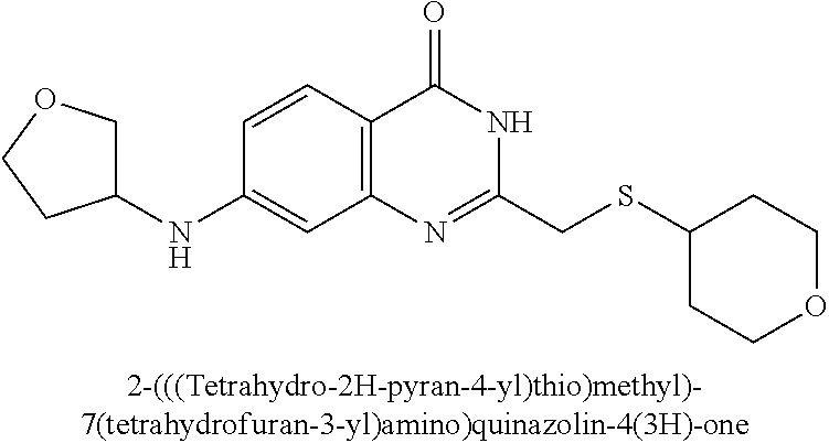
C1(NC2COCC2)=CC2=C(C=C1)C(=O)NC(CSC1CCOCC1)=N2
